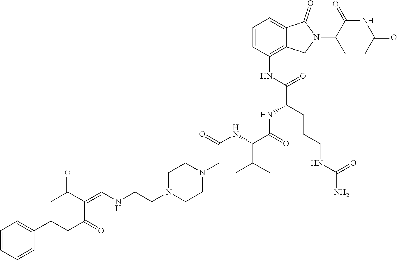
C1=CC(NC(C(CCCNC(N)=O)NC(C(C(C)C)NC(=O)CN2CCN(CCNC=C3C(=O)CC(C4=CC=CC=C4)CC3=O)CC2)=O)=O)=C2C(=C1)C(=O)N(C1CCC(=O)NC1=O)C2
